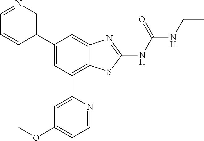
C1(C2=CN=CC=C2)=CC(C2=CC(OC)=CC=N2)=C2C(=C1)N=C(NC(NCC)=O)S2
